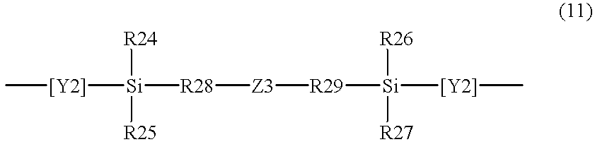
C[[Y2]][Si]([R28][Z3][R29][Si]([[Y2]]C)([R26])[R27])([R24])[R25]
